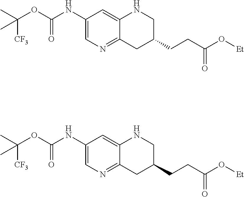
C1(NC(OC(C)([CF3])C)=O)=CN=C2C(=C1)NCC(CCC(=O)O[Et])C2.C1(NC(OC(C)([CF3])C)=O)=CN=C2C(=C1)NCC(CCC(=O)O[Et])C2
